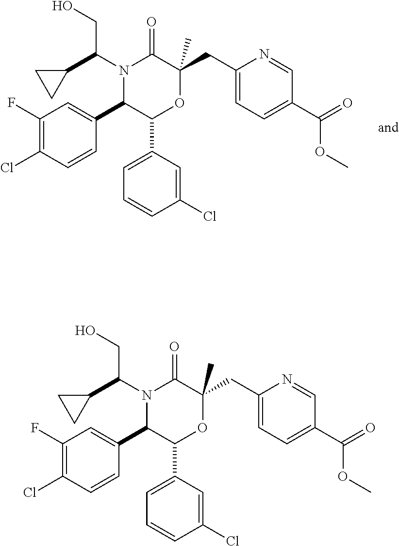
C1(F)=C(Cl)C=CC(C2C(C3=CC=CC(Cl)=C3)OC(CC3=CC=C(C(OC)=O)C=N3)(C)C(=O)N2C(C2CC2)CO)=C1.C1(F)=C(Cl)C=CC(C2C(C3=CC=CC(Cl)=C3)OC(CC3=CC=C(C(OC)=O)C=N3)(C)C(=O)N2C(C2CC2)CO)=C1
